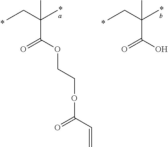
CCC(C)(C)C(OCCOC(=O)C=C)=O.CCC(C)(C)C(O)=O
